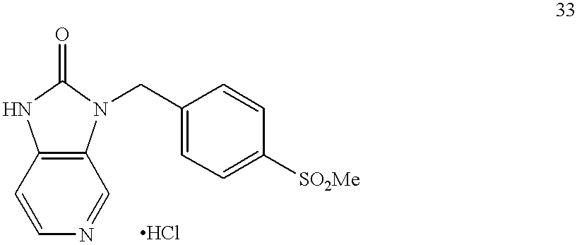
C1=CN=CC2=C1NC(=O)N2CC1=CC=C([SO2Me])C=C1
